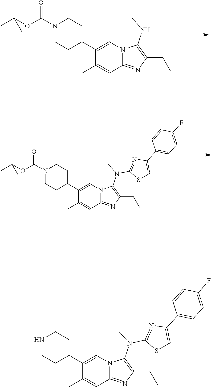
C1(C)=CC2=NC(CC)=C(NC)N2C=C1C1CCN(C(=O)OC(C)(C)C)CC1.C1(C)=CC2=NC(CC)=C(N(C)C3=NC(C4=CC=C(F)C=C4)=CS3)N2C=C1C1CCNCC1.C1(C)=CC2=NC(CC)=C(N(C)C3=NC(C4=CC=C(F)C=C4)=CS3)N2C=C1C1CCN(C(=O)OC(C)(C)C)CC1
